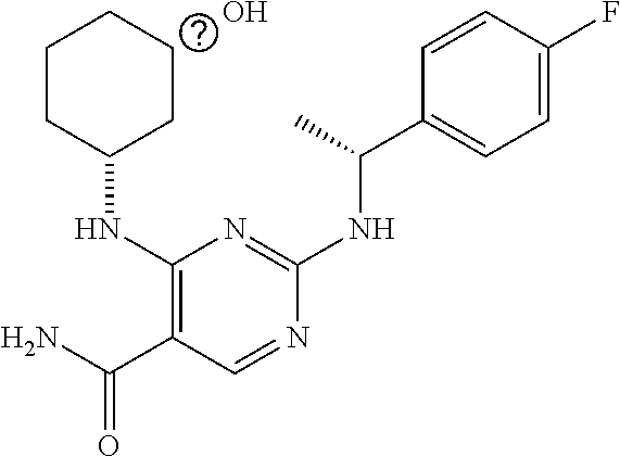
C1(NC2CCCCC2)=C(C(N)=O)C=NC(NC(C2=CC=C(F)C=C2)C)=N1.O
